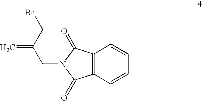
C12=C(C=CC=C1)C(=O)N(CC(CBr)=C)C2=O
